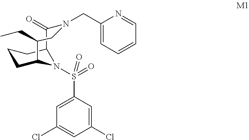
C1CC2N(S(C3=CC(Cl)=CC(Cl)=C3)(=O)=O)C(C1)C(=O)N(CC1=CC=CC=N1)CC2CC
